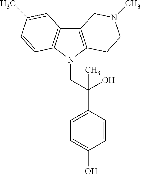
C12=C(N(CC(C3=CC=C(O)C=C3)(O)C)C3=C1C=C(C)C=C3)CCN(C)C2
